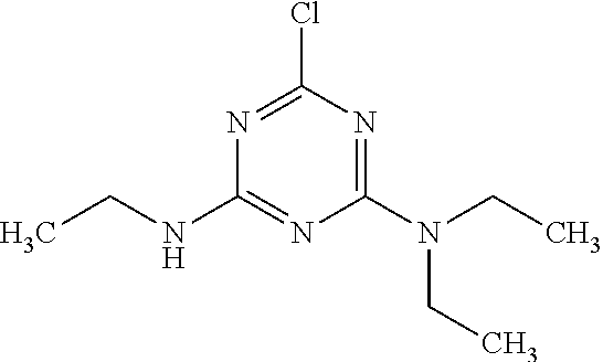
C1(NCC)=NC(N(CC)CC)=NC(Cl)=N1
